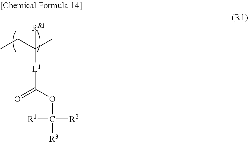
[L1](C(OC([R3])([R2])[R1])=O)C([RR1])(C)CC
